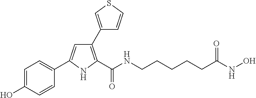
C1(C2=CSC=C2)=C(C(NCCCCCC(=O)NO)=O)NC(C2=CC=C(O)C=C2)=C1
